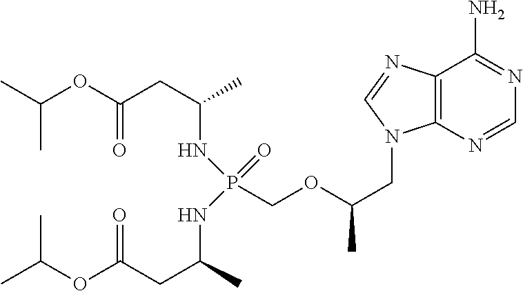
C12=C(N=CN=C1N)N(CC(C)OCP(NC(CC(OC(C)C)=O)C)(NC(CC(OC(C)C)=O)C)=O)C=N2
